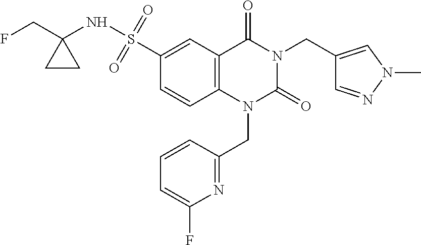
N1=C(CN2C(=O)N(CC3=CN(C)N=C3)C(=O)C3=C2C=CC(S(NC2(CF)CC2)(=O)=O)=C3)C=CC=C1F
